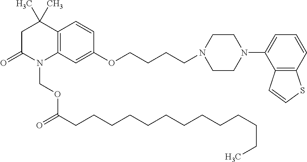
C1C(=O)N(COC(=O)CCCCCCCCCCCCC)C2=C(C1(C)C)C=CC(OCCCCN1CCN(C3=CC=CC4=C3C=CS4)CC1)=C2
